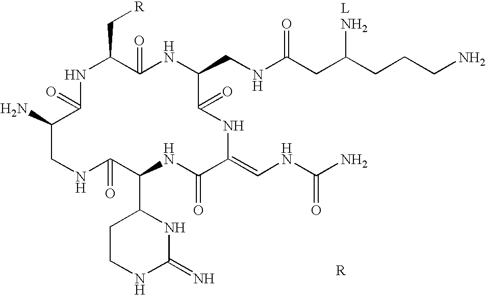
N1C(=O)C(N)CNC(=O)C(C2CCNC(=N)N2)NC(=O)C(=CNC(N)=O)NC(=O)C(CNC(CC(CCCN)N)=O)NC(=O)C1C[R]
